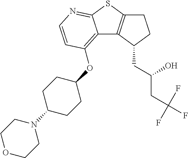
C12=C(OC3CCC(N4CCOCC4)CC3)C=CN=C1SC1=C2C(CC(O)CC(F)(F)F)CC1
